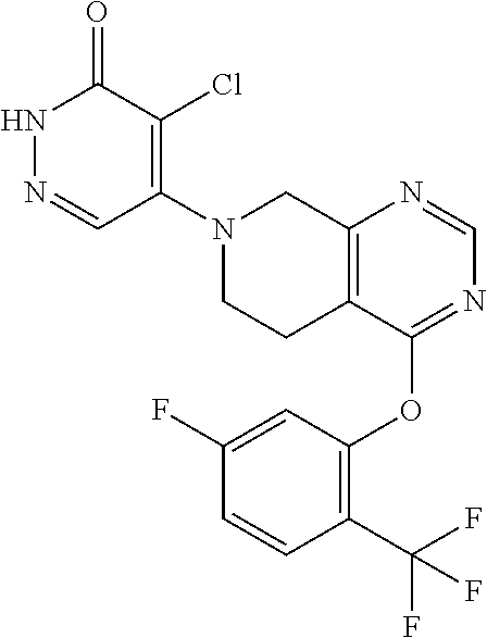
C1=NC2=C(C(OC3=C(C(F)(F)F)C=CC(F)=C3)=N1)CCN(C1=C(Cl)C(=O)NN=C1)C2
